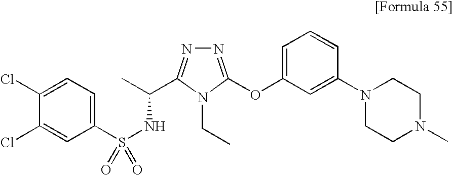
C1(S(NC(C)C2=NN=C(OC3=CC=CC(N4CCN(C)CC4)=C3)N2CC)(=O)=O)=CC=C(Cl)C(Cl)=C1
